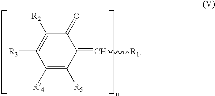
C1([R4])=C([R5])C(=C[R1])C(=O)C([R2])=C1[R3]
